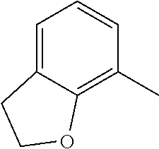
C1=C2C(=C(C)C=C1)OCC2
